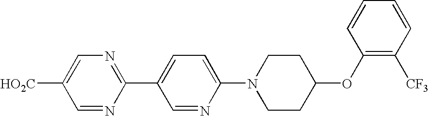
C1=NC(C2=CC=C(N3CCC(OC4=C([CF3])C=CC=C4)CC3)N=C2)=NC=C1[HO2C]
